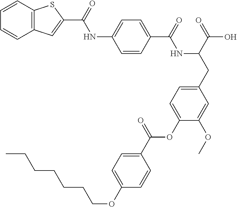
C1=CC(C(=O)NC(CC2=CC=C(OC(C3=CC=C(OCCCCCCC)C=C3)=O)C(OC)=C2)C(=O)O)=CC=C1NC(=O)C1=CC2=C(S1)C=CC=C2
